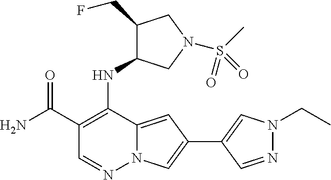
C1(C(N)=O)=C(NC2C(CF)CN(S(C)(=O)=O)C2)C2=CC(C3=CN(CC)N=C3)=CN2N=C1
